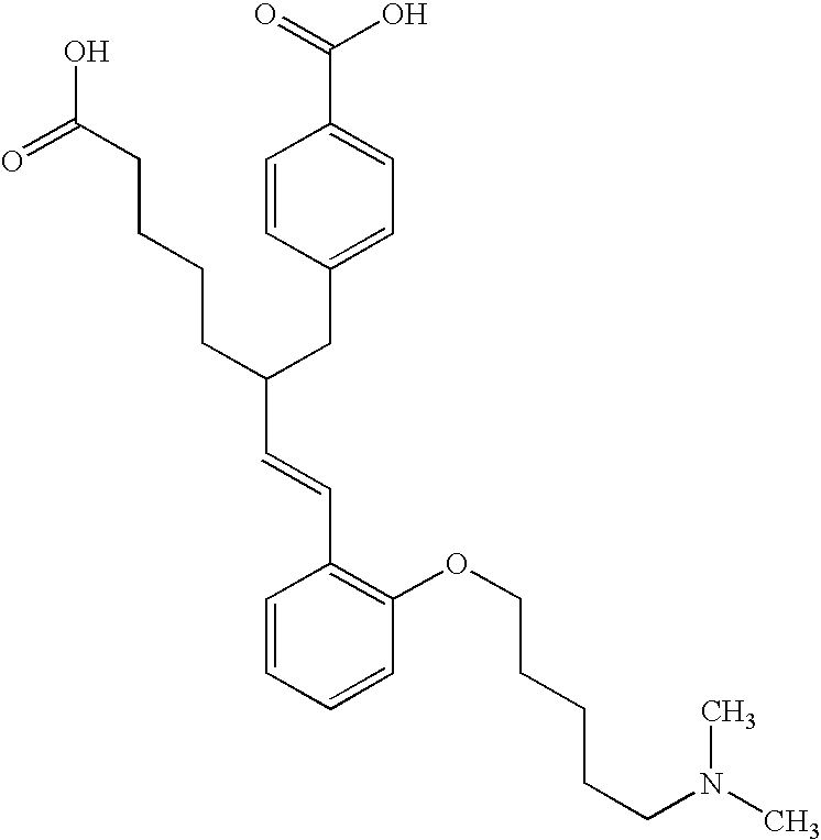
C(C(CC1=CC=C(C(=O)O)C=C1)CCCCC(O)=O)=CC1=C(OCCCCCN(C)C)C=CC=C1
